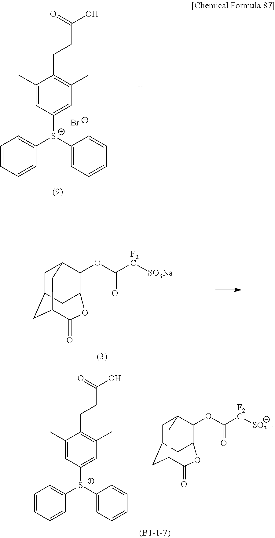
C1C2CC3CC1C(OC([F2C][SO3Na])=O)C(C2)OC3=O.[Br-].C1(C)=CC([S+](C2=CC=CC=C2)C2=CC=CC=C2)=CC(C)=C1CCC(=O)O.C1(C)=CC([S+](C2=CC=CC=C2)C2=CC=CC=C2)=CC(C)=C1CCC(=O)O.C1C2CC3CC1C(OC([F2C][SO3])=O)C(C2)OC3=O
